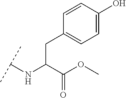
C(C(C(OC)=O)NC(C)C)C1=CC=C(O)C=C1
